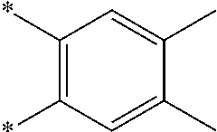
C1(*)=C(*)C=C(C)C(C)=C1
